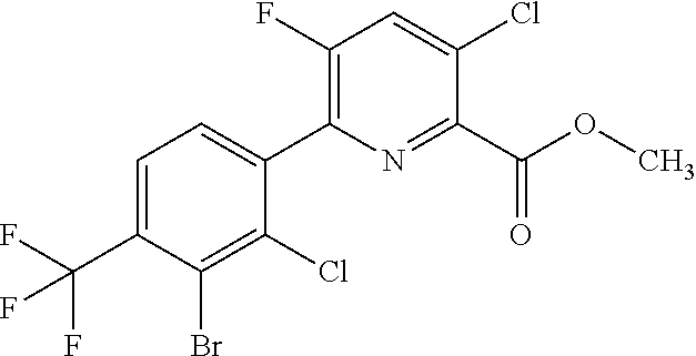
C1(Cl)=C(Br)C(C(F)(F)F)=CC=C1C1=C(F)C=C(Cl)C(C(OC)=O)=N1
